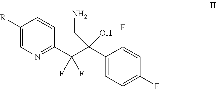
[R]C1=CN=C(C(C(C2=CC=C(F)C=C2F)(CN)O)(F)F)C=C1
